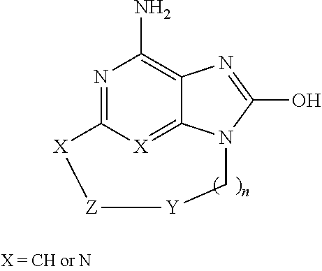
N1=C2[X]=C3C(=C1N)N=C(O)N3C[Y][Z][X]2
